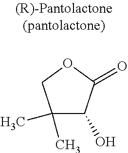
C1(C)(C)C(O)C(=O)OC1
